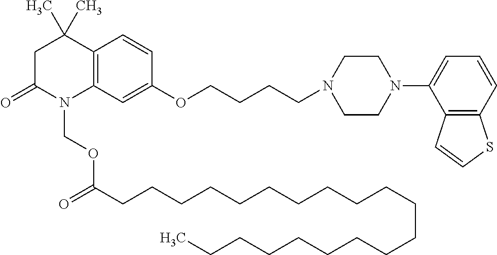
C1C(=O)N(COC(CCCCCCCCCCCCCCCCCCCC)=O)C2=C(C1(C)C)C=CC(OCCCCN1CCN(C3=CC=CC4=C3C=CS4)CC1)=C2
